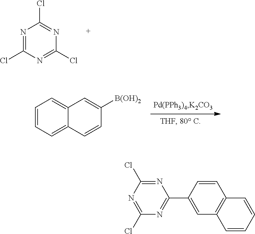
N1=C(Cl)N=C(Cl)N=C1Cl.[B(OH)2]C1=CC2=CC=CC=C2C=C1.N1=C(Cl)N=C(Cl)N=C1C1=CC2=C(C=C1)C=CC=C2
